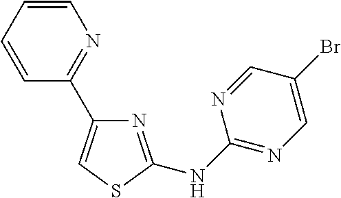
N1=C(NC2=NC=C(Br)C=N2)SC=C1C1=NC=CC=C1
